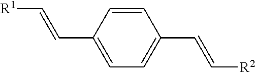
C1=C(C=C[R1])C=CC(C=C[R2])=C1
